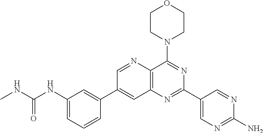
C1(NC(NC)=O)=CC=CC(C2=CC3=C(N=C2)C(N2CCOCC2)=NC(C2=CN=C(N)N=C2)=N3)=C1
